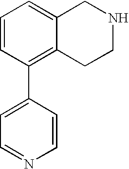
C1=CC(C2=CC=NC=C2)=C2C(=C1)CNCC2
